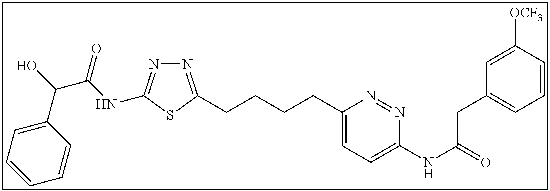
N1=C(CCCCC2=CC=C(NC(=O)CC3=CC=CC([OCF3])=C3)N=N2)SC(NC(C(O)C2=CC=CC=C2)=O)=N1
